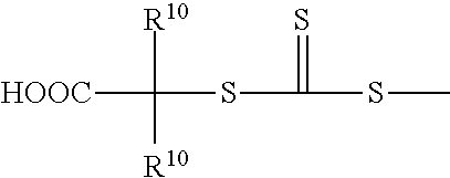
[R10]C([HOOC])([R10])SC(=S)SC
